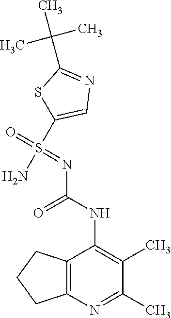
S(=O)(C1=CN=C(C(C)(C)C)S1)(N)=NC(=O)NC1=C(C)C(C)=NC2=C1CCC2
